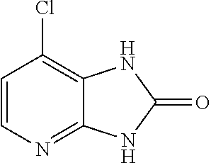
ClC1=C2C(=NC=C1)NC(=O)N2
